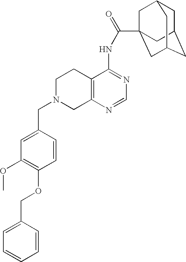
C1N(CC2=CC(OC)=C(OCC3=CC=CC=C3)C=C2)CC2=C(C1)C(NC(=O)C13CC4CC(CC(C1)C4)C3)=NC=N2
